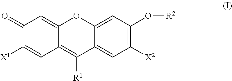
C12=CC(O[R2])=C([X2])C=C1C([R1])=C1C(=CC(=O)C([X1])=C1)O2
